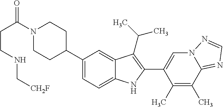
C(C(=O)N1CCC(C2=CC=C3C(=C2)C(C(C)C)=C(C2=CN4C(=NC=N4)C(C)=C2C)N3)CC1)CNC[CH2F]
